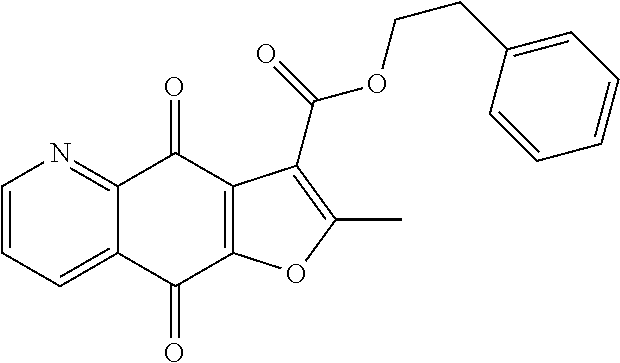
C1=CC=C2C(=N1)C(=O)C1=C(C2=O)OC(C)=C1C(=O)OCCC1=CC=CC=C1
